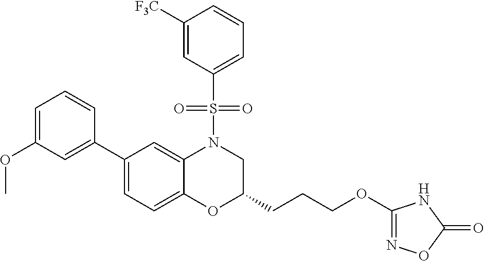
C1(C2=CC(OC)=CC=C2)=CC=C2C(=C1)N(S(C1=CC=CC([F3C])=C1)(=O)=O)CC(CCCOC1=NOC(=O)N1)O2
